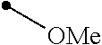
[OMe]C
